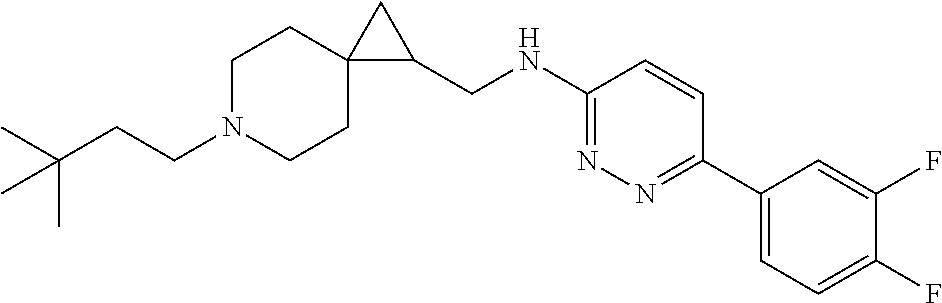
C(N1CCC2(CC1)C(CNC1=NN=C(C3=CC=C(F)C(F)=C3)C=C1)C2)CC(C)(C)C
